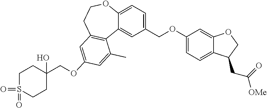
C1(COC2=CC=C3C(=C2)OCC3CC(=O)[OMe])=CC=C2C(=C1)C1=C(CCO2)C=C(OCC2(O)CCS(=O)(=O)CC2)C=C1C
